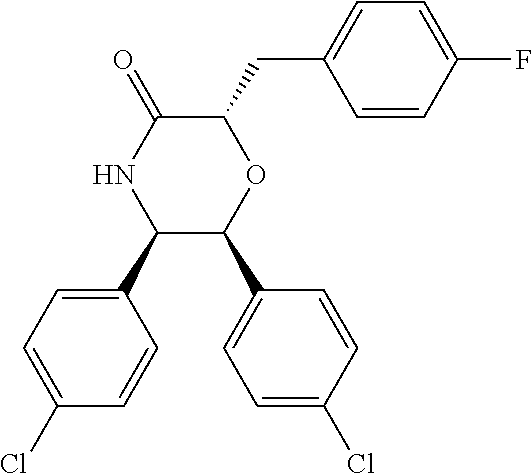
C1(C2C(C3=CC=C(Cl)C=C3)OC(CC3=CC=C(F)C=C3)C(=O)N2)=CC=C(Cl)C=C1
